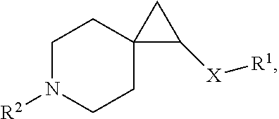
C1N([R2])CCC2(C1)C([X][R1])C2
